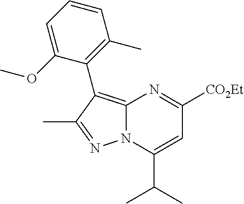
C12=C(C3=C(C)C=CC=C3OC)C(C)=NN1C(C(C)C)=CC([CO2Et])=N2
